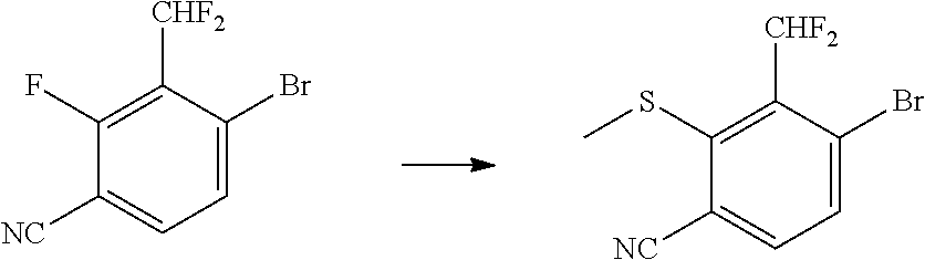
C1=C(Br)C([CHF2])=C(SC)C([NC])=C1.C1=C(Br)C([CHF2])=C(F)C([NC])=C1
